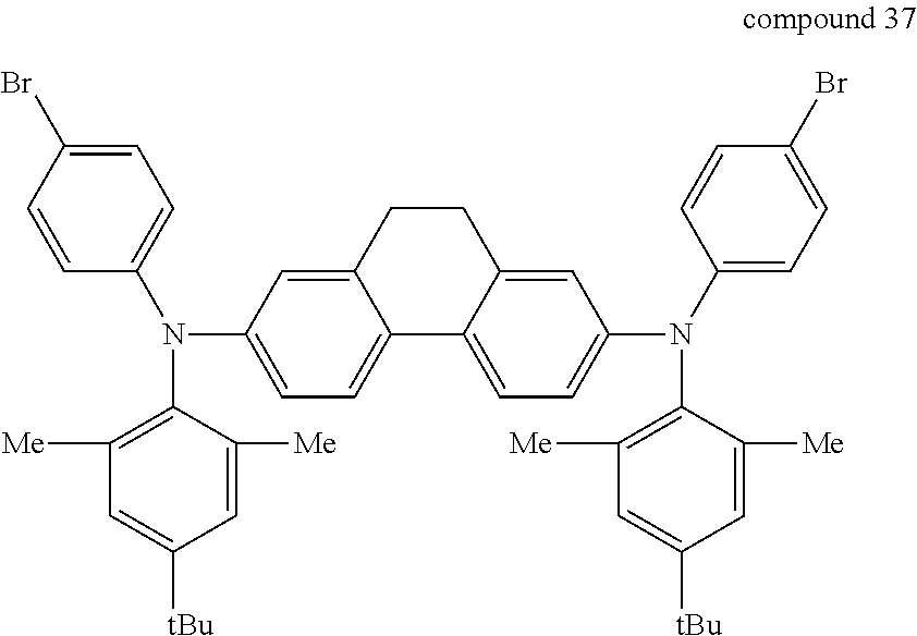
C1=C(Br)C=CC(N(C2=C([Me])C=C([tBu])C=C2[Me])C2=CC=C3C(=C2)CCC2=CC(N(C4=CC=C(Br)C=C4)C4=C([Me])C=C([tBu])C=C4[Me])=CC=C32)=C1
